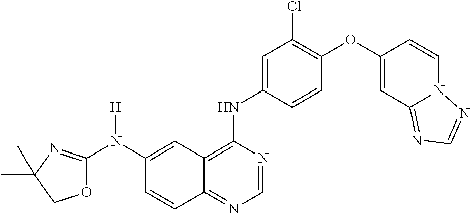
C12=NC=NC(NC3=CC(Cl)=C(OC4=CC5=NC=NN5C=C4)C=C3)=C1C=C(N(C1=NC(C)(C)CO1)[H])C=C2
